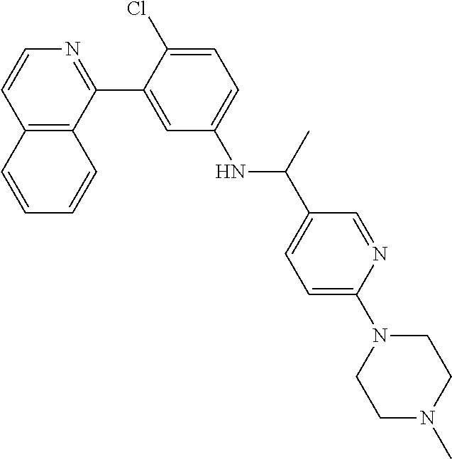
C12=C(C(C3=CC(NC(C4=CC=C(N5CCN(C)CC5)N=C4)C)=CC=C3Cl)=NC=C1)C=CC=C2
